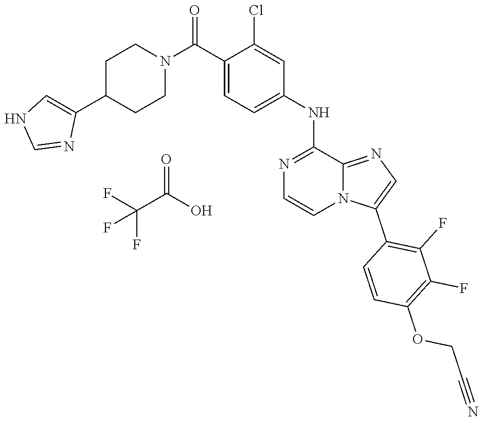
C1(NC2=CC=C(C(N3CCC(C4=CNC=N4)CC3)=O)C(Cl)=C2)=NC=CN2C1=NC=C2C1=C(F)C(F)=C(OCC#N)C=C1.FC(C(O)=O)(F)F
